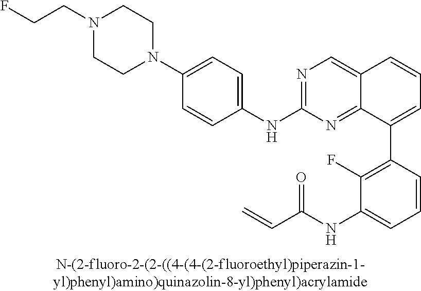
C1=CC(C2=CC=CC3=CN=C(NC4=CC=C(N5CCN(CCF)CC5)C=C4)N=C23)=C(F)C(NC(C=C)=O)=C1
